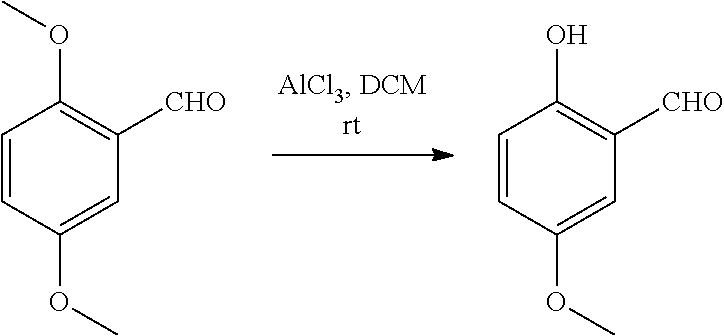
C1=CC(OC)=CC([CHO])=C1OC.C1=CC(OC)=CC([CHO])=C1O
